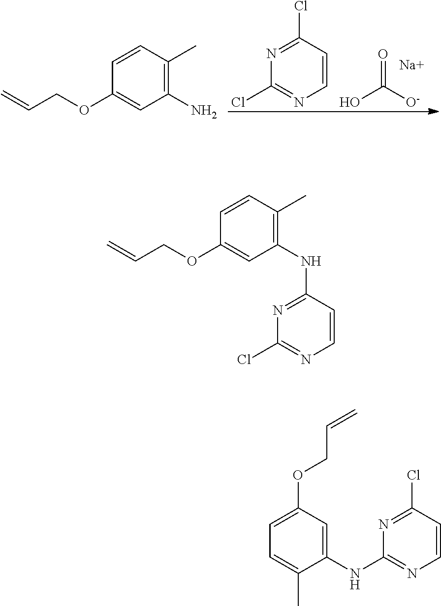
O=C([O-])O.[Na].C1=CN=C(Cl)N=C1Cl.C1(C)=C(N)C=C(OCC=C)C=C1.C1(C)=C(NC2=NC(Cl)=NC=C2)C=C(OCC=C)C=C1.ClC1=NC(NC2=CC(OCC=C)=CC=C2C)=NC=C1
